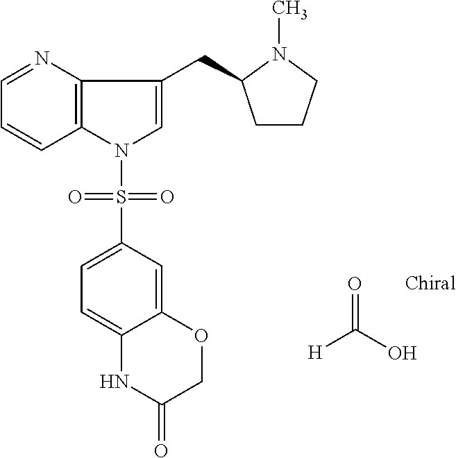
C1=NC2=C(C=C1)N(S(=O)(=O)C1=CC=C3C(=C1)OCC(=O)N3)C=C2CC1CCCN1C.[H]C(O)=O
